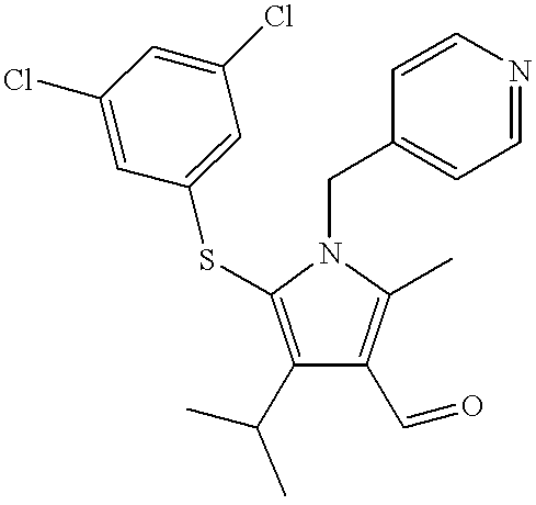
C1(C(C)C)=C(SC2=CC(Cl)=CC(Cl)=C2)N(CC2=CC=NC=C2)C(C)=C1C=O
